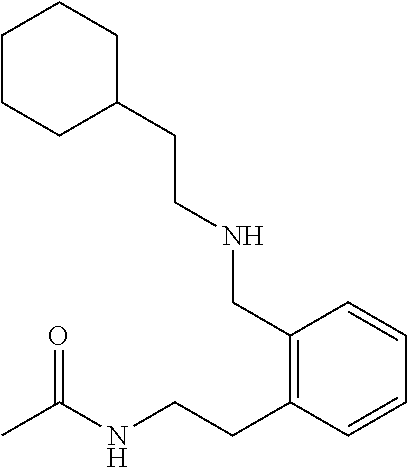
C1C(CCNCC2=C(CCNC(C)=O)C=CC=C2)CCCC1
